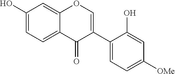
C1(O)=CC=C2C(=C1)OC=C(C1=CC=C([OMe])C=C1O)C2=O
